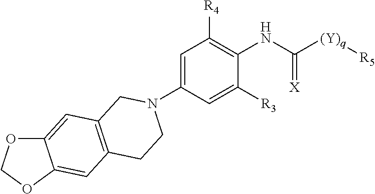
C1(N2CCC3=C(C=C4OCOC4=C3)C2)=CC([R4])=C(NC([(Y)q][R5])=[X])C([R3])=C1
